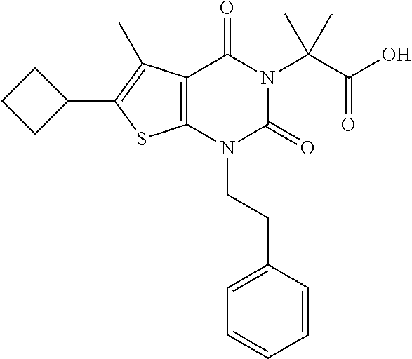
C12=C(N(CCC3=CC=CC=C3)C(=O)N(C(C(O)=O)(C)C)C1=O)SC(C1CCC1)=C2C
